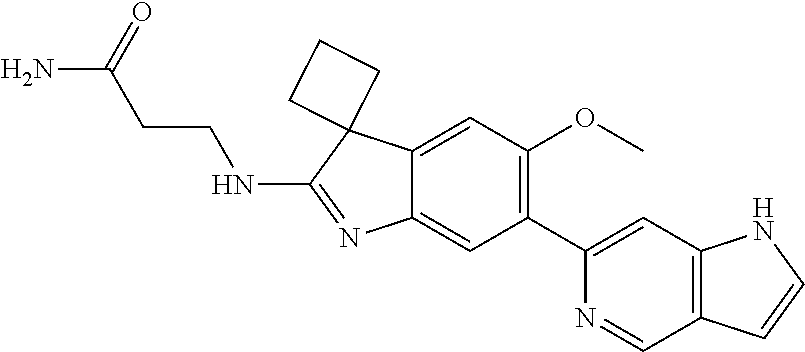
C1(C2=CC3=C(C=N2)C=CN3)=C(OC)C=C2C(=C1)N=C(NCCC(N)=O)C21CCC1
